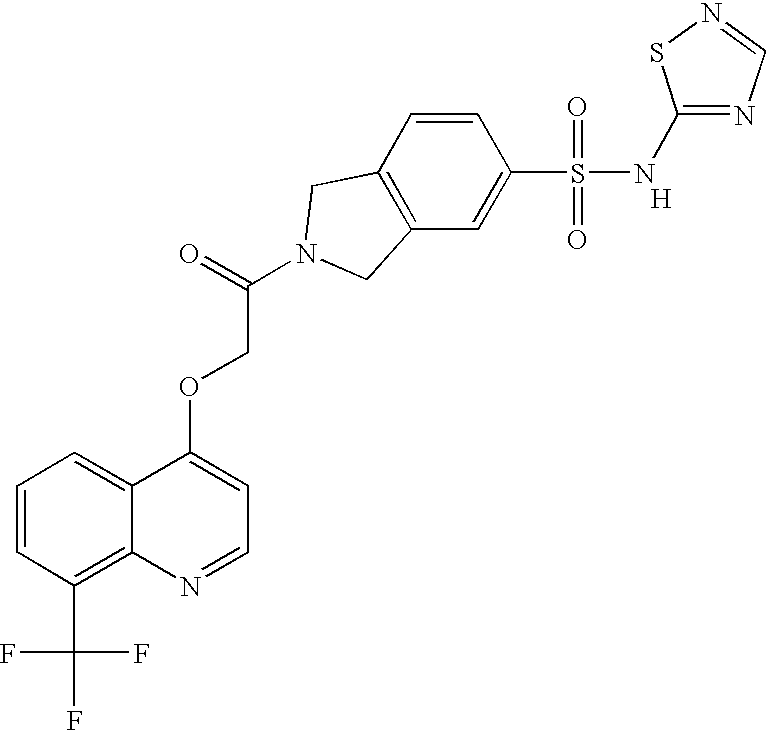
C1=CC(C(F)(F)F)=C2C(=C1)C(OCC(=O)N1CC3=C(C=C(S(NC4=NC=NS4)(=O)=O)C=C3)C1)=CC=N2.[H]
